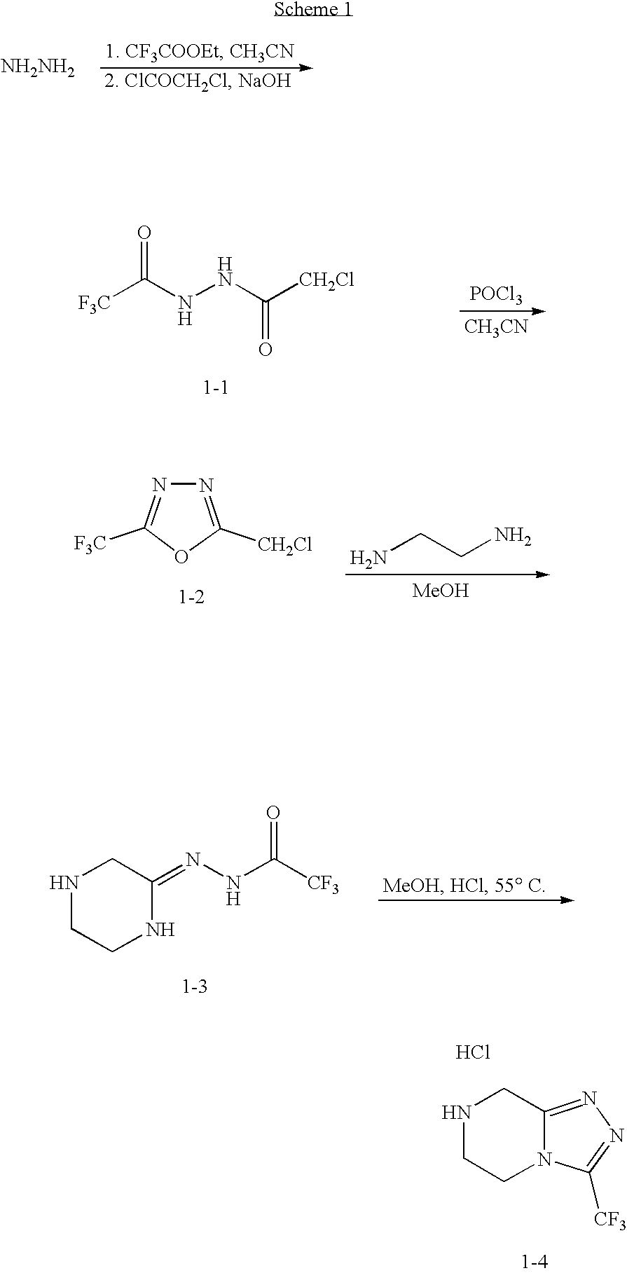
[NH2NH2].[POCl3].[CH3CN].[F3C]C(NNC([CH2Cl])=O)=O.NCCN.[MeOH].N1=C([CH2Cl])OC([F3C])=N1.N1CCNC(=NNC([CF3])=O)C1.N1CCN2C(=NN=C2[CF3])C1.Cl
